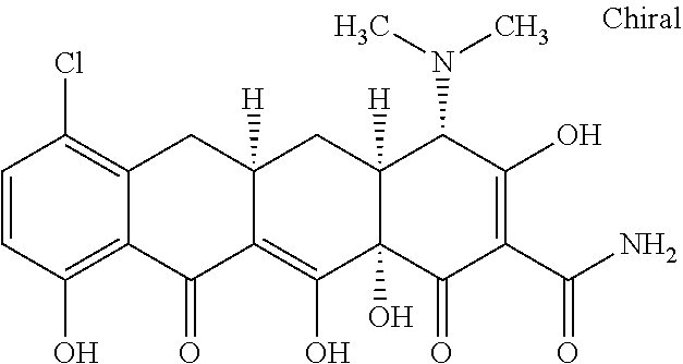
C12([H])C(O)(C(=O)C(C(N)=O)=C(O)C1N(C)C)C(O)=C1C([H])(C2)CC2=C(Cl)C=CC(O)=C2C1=O
